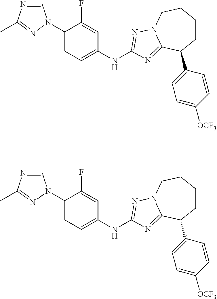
C1=NC(C)=NN1C1=CC=C(NC2=NN3CCCCC(C4=CC=C([OCF3])C=C4)C3=N2)C=C1F.C1=NC(C)=NN1C1=CC=C(NC2=NN3CCCCC(C4=CC=C([OCF3])C=C4)C3=N2)C=C1F
